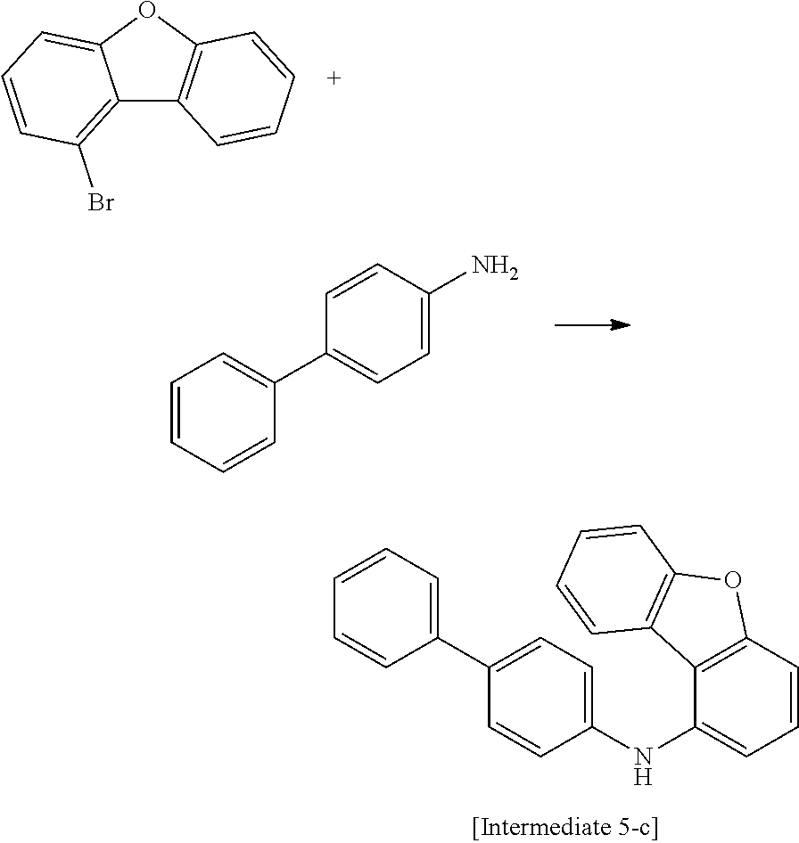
C12=C(Br)C=CC=C1OC1=C2C=CC=C1.C1=CC=CC(C2=CC=C(N)C=C2)=C1.C1=CC(C2=CC=C(NC3=CC=CC4=C3C3=C(O4)C=CC=C3)C=C2)=CC=C1
